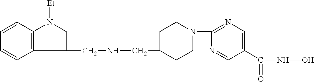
C1(CNCC2CCN(C3=NC=C(C(NO)=O)C=N3)CC2)=CN([Et])C2=C1C=CC=C2
